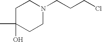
C1C(C)(O)CCN(CCCCl)C1
